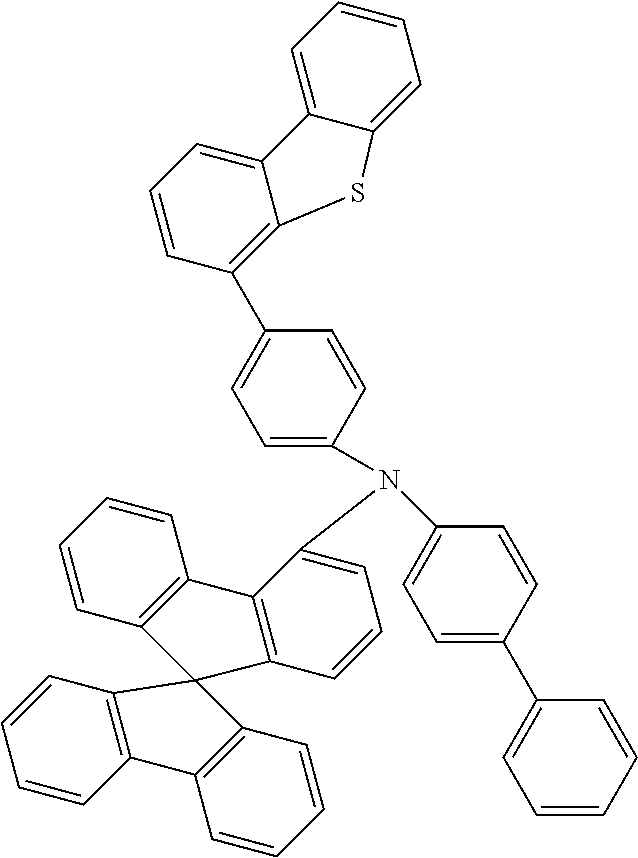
C1(C2=C3C(=CC=C2)C2=CC=CC=C2S3)=CC=C(N(C2=CC=C(C3=CC=CC=C3)C=C2)C2=CC=CC3=C2C2=C(C=CC=C2)C32C3=C(C=CC=C3)C3=C2C=CC=C3)C=C1
